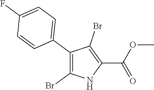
C1(C2=CC=C(F)C=C2)=C(Br)NC(C(OC)=O)=C1Br
